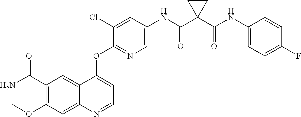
C1(OC)=C(C(N)=O)C=C2C(=C1)N=CC=C2OC1=NC=C(NC(C2(C(NC3=CC=C(F)C=C3)=O)CC2)=O)C=C1Cl
